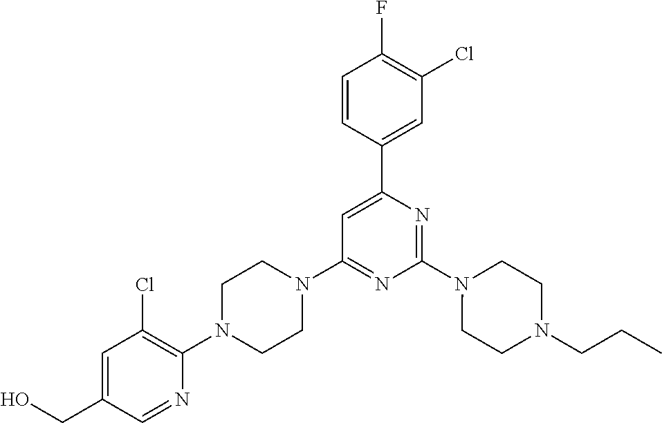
C1=C(CO)C=NC(N2CCN(C3=NC(N4CCN(CCC)CC4)=NC(C4=CC(Cl)=C(F)C=C4)=C3)CC2)=C1Cl
